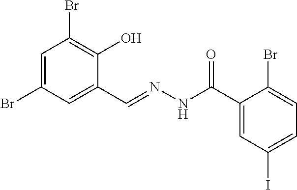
C1=C(Br)C=C(C=NNC(C2=CC(I)=CC=C2Br)=O)C(O)=C1Br
